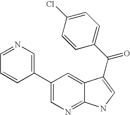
C1(C2=CN=CC=C2)=CN=C2C(=C1)C(C(C1=CC=C(Cl)C=C1)=O)=CN2
